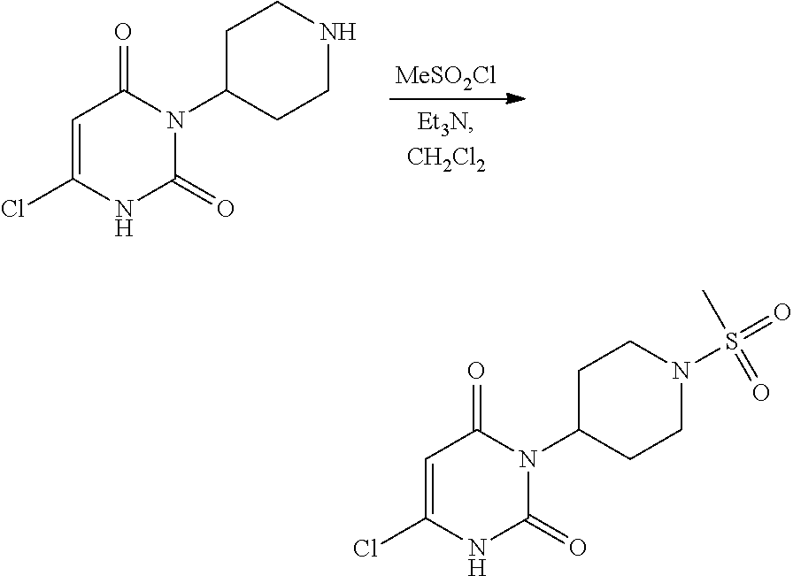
[MeSO2Cl].C1=C(Cl)NC(=O)N(C2CCNCC2)C1=O.C1=C(Cl)NC(=O)N(C2CCN(S(=O)(C)=O)CC2)C1=O
